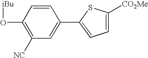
C1(O[iBu])=C([NC])C=C(C2=CC=C([CO2Me])S2)C=C1
